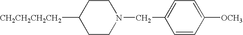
[CH2CH2CH2CH2]C1CCN(CC2=CC=C([OCH3])C=C2)CC1
